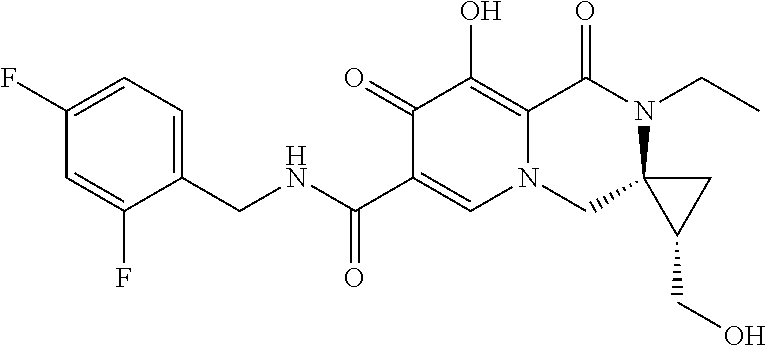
C1(F)=CC(F)=CC=C1CNC(C1=CN2CC3(N(CC)C(=O)C2=C(O)C1=O)C(CO)C3)=O
